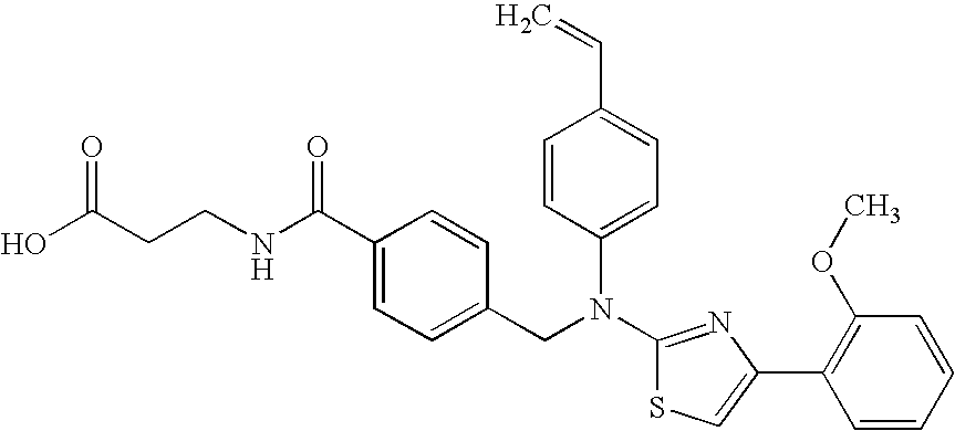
N(C1=NC(C2=C(OC)C=CC=C2)=CS1)(CC1=CC=C(C(NCCC(O)=O)=O)C=C1)C1=CC=C(C=C)C=C1
